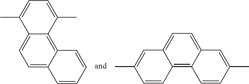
C12=CC=C3C(=C1C(C)=CC=C2C)C=CC=C3.C1=C2C(=C3C(=C1)C=C(C)C=C3)C=CC(C)=C2
